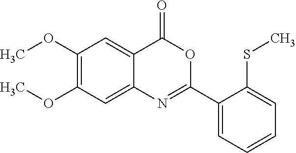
C1(OC)=C(OC)C=C2C(=C1)C(=O)OC(C1=CC=CC=C1SC)=N2
